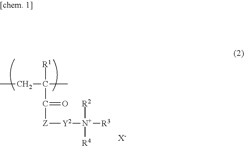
CCC([R1])(C)C(=O)[Z][Y2][N+]([R2])([R4])[R3].[X-]
